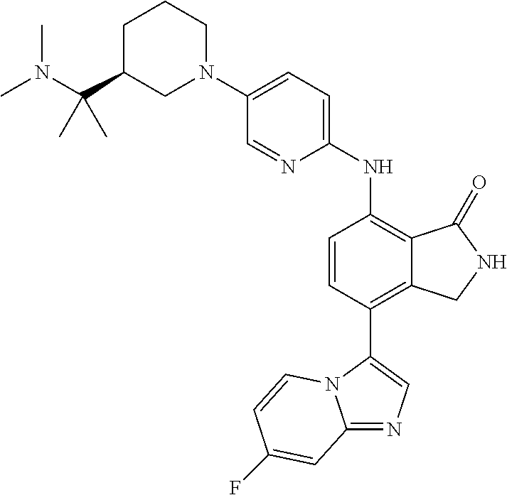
C1(N2CCCC(C(N(C)C)(C)C)C2)=CC=C(NC2=C3C(=C(C4=CN=C5N4C=CC(F)=C5)C=C2)CNC3=O)N=C1
